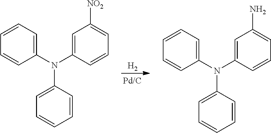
C1(N(C2=CC([NO2])=CC=C2)C2=CC=CC=C2)=CC=CC=C1.[H2].C1(N(C2=CC(N)=CC=C2)C2=CC=CC=C2)=CC=CC=C1
